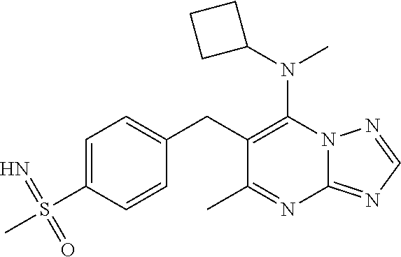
N12C(=NC=N1)N=C(C)C(CC1=CC=C(S(C)(=N)=O)C=C1)=C2N(C1CCC1)C
